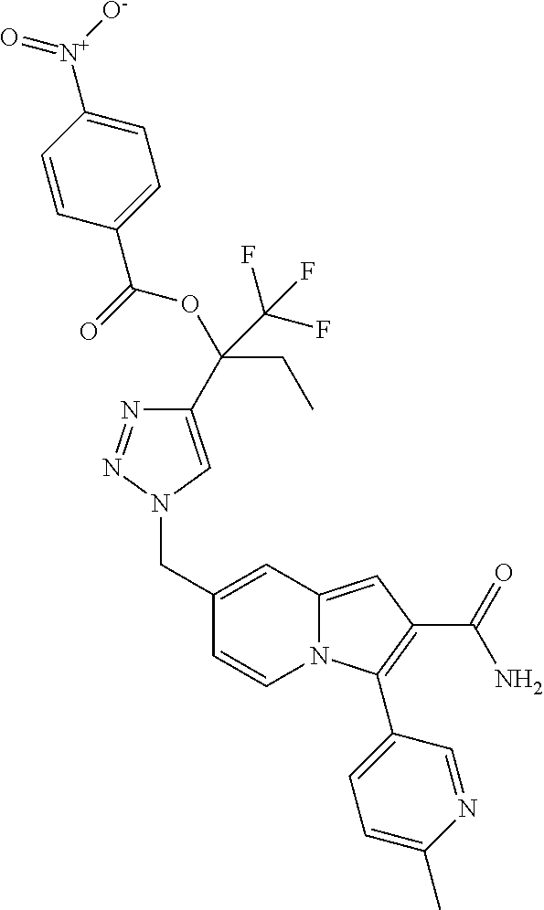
C1(CN2C=C(C(OC(C3=CC=C([N+]([O-])=O)C=C3)=O)(CC)C(F)(F)F)N=N2)=CC2=CC(C(N)=O)=C(C3=CC=C(C)N=C3)N2C=C1
